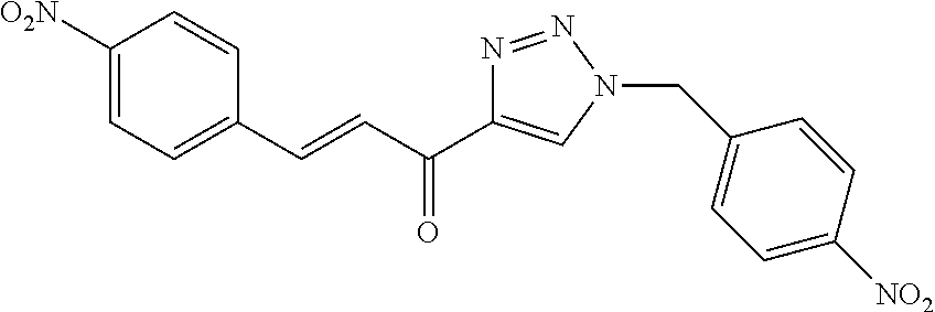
C1([O2N])=CC=C(C=CC(=O)C2=CN(CC3=CC=C([NO2])C=C3)N=N2)C=C1
